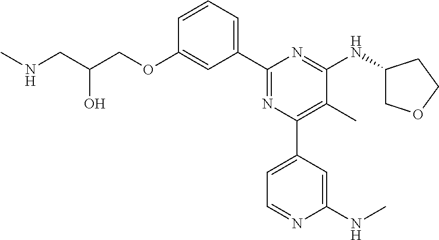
C1=CC=C(C2=NC(C3=CC=NC(NC)=C3)=C(C)C(NC3COCC3)=N2)C=C1OCC(CNC)O
